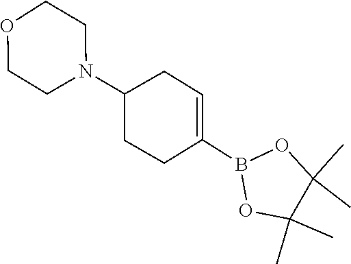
C1(C)(C)C(C)(C)OB(C2=CCC(N3CCOCC3)CC2)O1
